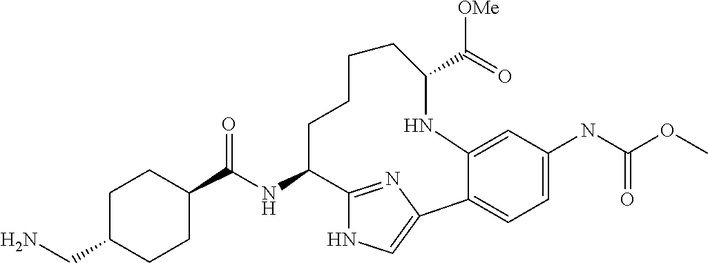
C(NC1C2=NC(=CN2)C2=CC=C(NC(OC)=O)C=C2NC(C(=O)[OMe])CCCC1)(=O)C1CCC(CN)CC1
